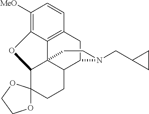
C1([MeO])=C2C3=C(C=C1)CC1C4C3(C(C3(CC4)OCCO3)O2)CCN1CC1CC1
